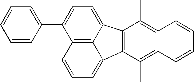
C1=CC(C2=CC=C3C4=C2C=CC=C4C2=C3C(C)=C3C(=C2C)C=CC=C3)=CC=C1
